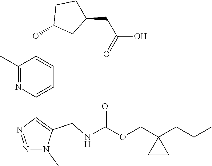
C1(C)=NC(C2=C(CNC(OCC3(CCC)CC3)=O)N(C)N=N2)=CC=C1OC1CC(CC(O)=O)CC1
